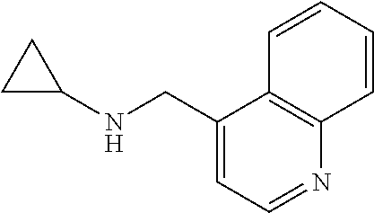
C1(CNC2CC2)=CC=NC2=C1C=CC=C2
